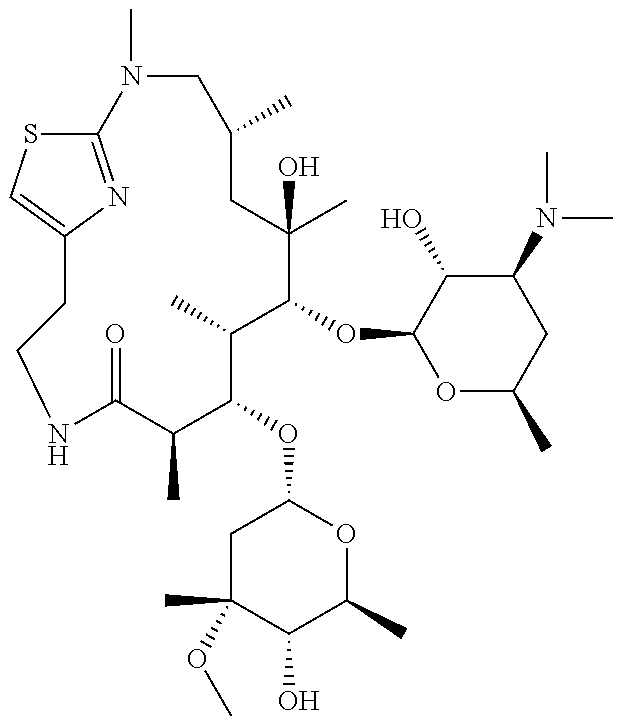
C12=NC(=CS1)CCNC(=O)C(C)C(OC1CC(C)(OC)C(O)C(C)O1)C(C)C(OC1OC(C)CC(N(C)C)C1O)C(C)(O)CC(C)CN2C
